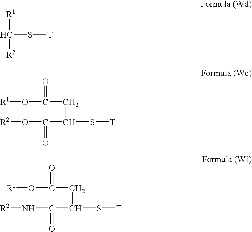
[R1]C([R2])S[T].[R1]OC(CC(S[T])C(O[R2])=O)=O.[R1]OC(CC(S[T])C(N[R2])=O)=O
